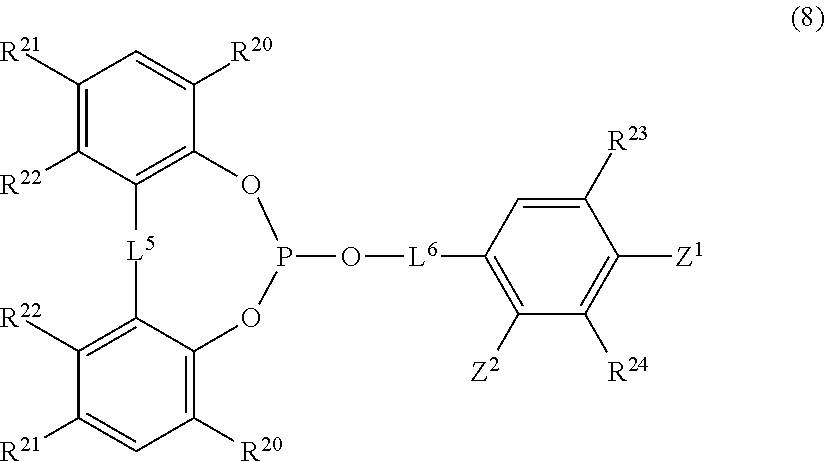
C12=C(OP(O[L6]C3=C([Z2])C([R24])=C([Z1])C([R23])=C3)OC3=C([R20])C=C([R21])C([R22])=C3[L5]1)C([R20])=CC([R21])=C2[R22]
